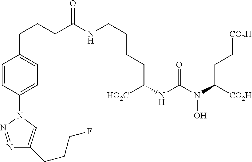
C1=CC(N2N=NC(CCCF)=C2)=CC=C1CCCC(NCCCCC(NC(N(C([CO2H])CC[CO2H])O)=O)[HO2C])=O
